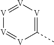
[V]1=[V][V]=C(C)[V]=[V]1
